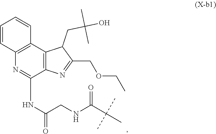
C12=C(C3=C(C(NC(CNC(C(C)(C)C)=O)=O)=N1)N=C(COCC)C3CC(O)(C)C)C=CC=C2
